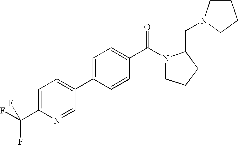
C1(C(F)(F)F)=CC=C(C2=CC=C(C(N3CCCC3CN3CCCC3)=O)C=C2)C=N1
